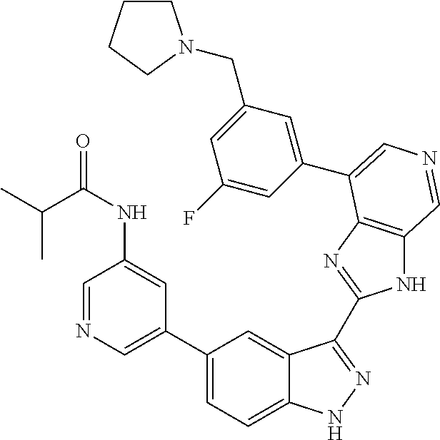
C1(C2=CN=CC(NC(=O)C(C)C)=C2)=CC=C2C(=C1)C(C1=NC3=C(N1)C=NC=C3C1=CC(CN3CCCC3)=CC(F)=C1)=NN2
